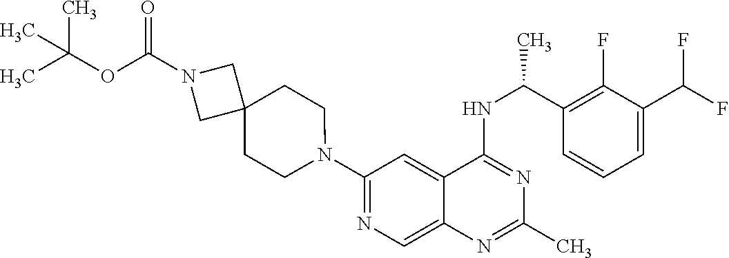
N1(C2=NC=C3C(=C2)C(NC(C2=C(F)C(C(F)F)=CC=C2)C)=NC(C)=N3)CCC2(CC1)CN(C(OC(C)(C)C)=O)C2
